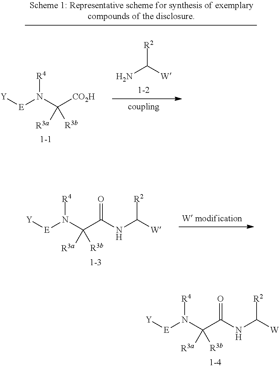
[Y][E]N(C([CO2H])([R3b])[R3a])[R4].[R2]C([W])N.[Y][E]N(C(C(NC([W])[R2])=O)([R3b])[R3a])[R4].[Y][E]N(C(C(NC([W])[R2])=O)([R3b])[R3a])[R4]
